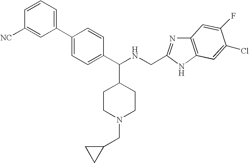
C1=CC([NC])=CC(C2=CC=C(C(NCC3=NC4=C(N3)C=C(Cl)C(F)=C4)C3CCN(CC4CC4)CC3)C=C2)=C1
